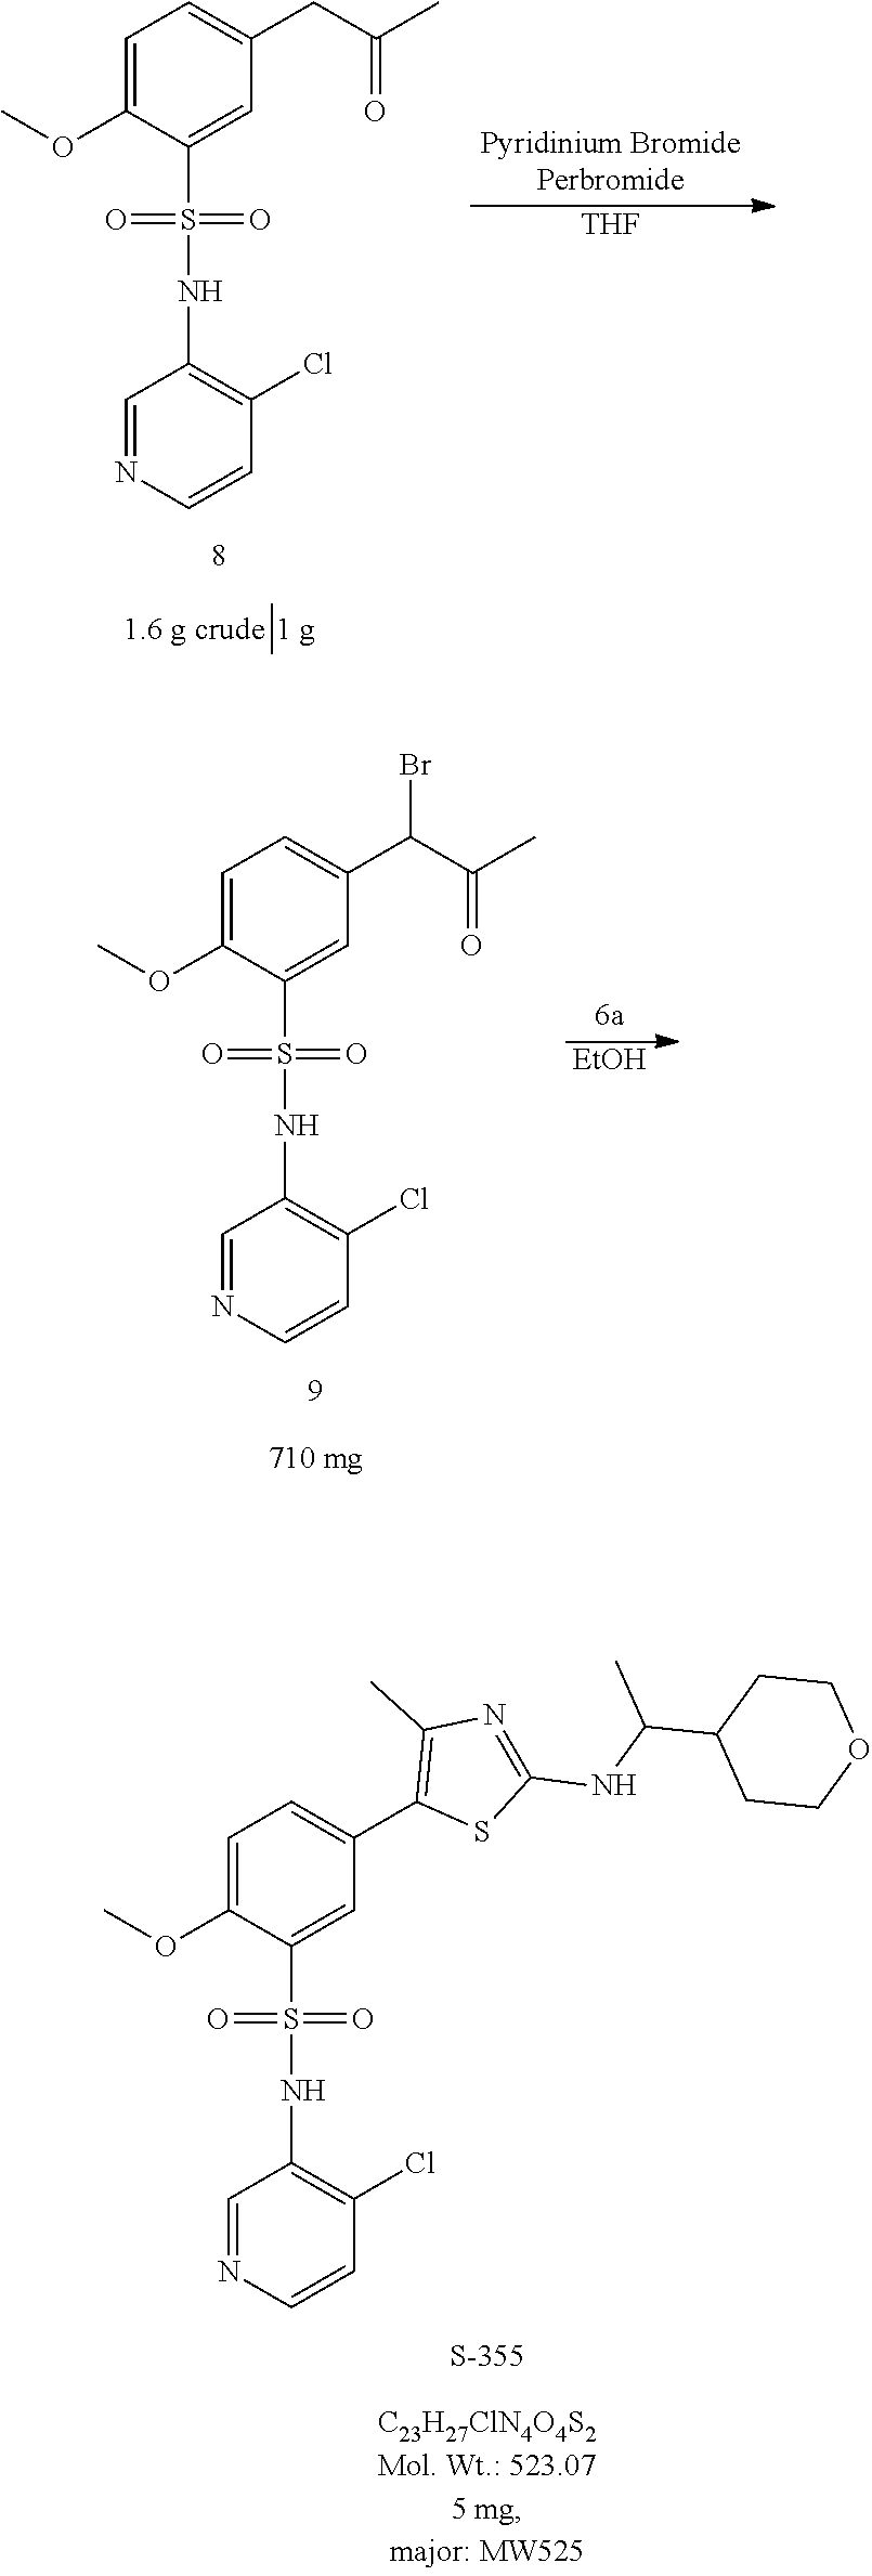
C1=C(OC)C(S(=O)(=O)NC2=C(Cl)C=CN=C2)=CC(C2=C(C)N=C(NC(C3CCOCC3)C)S2)=C1.C1=C(OC)C(S(=O)(=O)NC2=C(Cl)C=CN=C2)=CC(CC(C)=O)=C1.[THF].C1=C(OC)C(S(=O)(=O)NC2=C(Cl)C=CN=C2)=CC(C(C(C)=O)Br)=C1.[EtOH]
